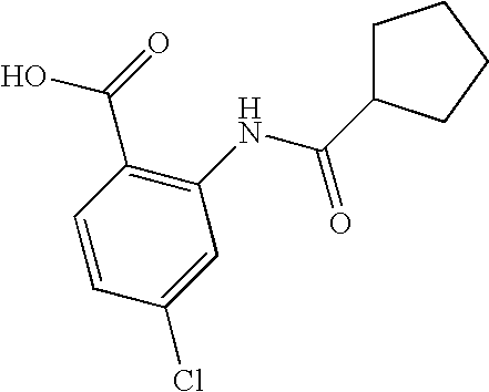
C1=CC(Cl)=CC(NC(=O)C2CCCC2)=C1C(=O)O
